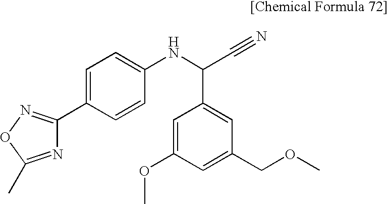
N1=C(C)ON=C1C1=CC=C(NC(C#N)C2=CC(COC)=CC(OC)=C2)C=C1
